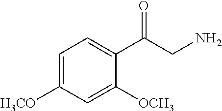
C1=C([H3CO])C=C([OCH3])C(C(CN)=O)=C1
